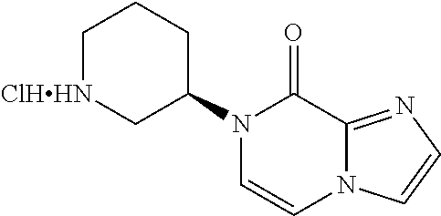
C1[ClHHN]CC(N2C=CN3C(=NC=C3)C2=O)CC1
